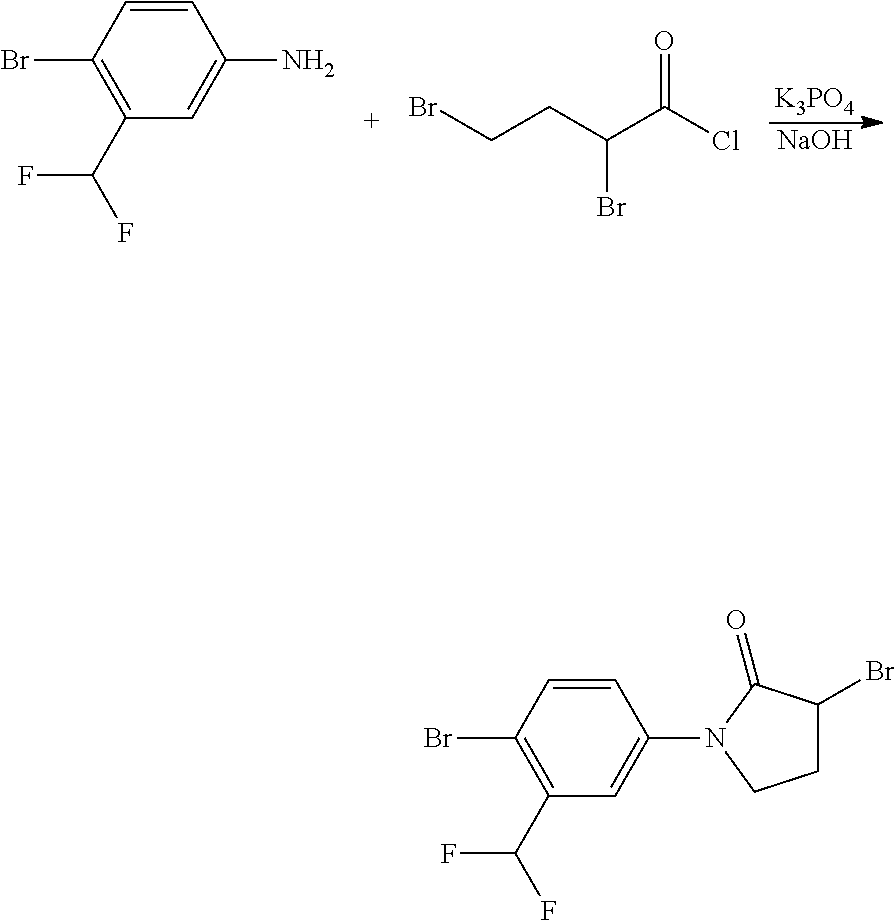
[K3PO4].[NaOH].C1=CC(Br)=C(C(F)F)C=C1N.BrCCC(C(Cl)=O)Br.C1=CC(Br)=C(C(F)F)C=C1N1CCC(Br)C1=O
